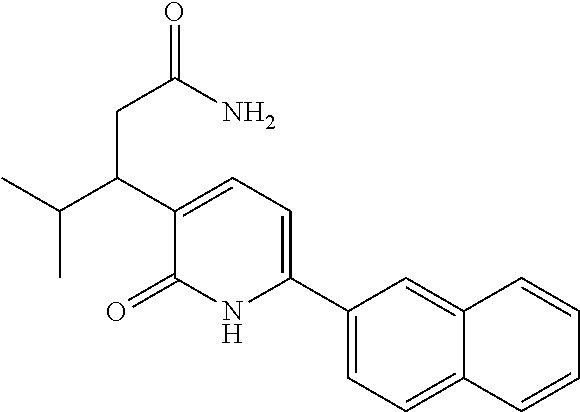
C1(C2=CC=C(C(CC(N)=O)C(C)C)C(=O)N2)=CC=C2C(=C1)C=CC=C2
